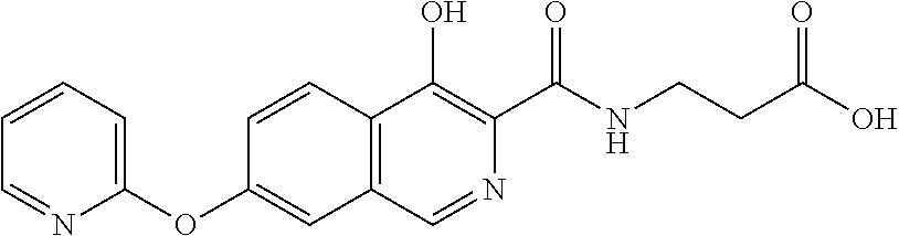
C1=CC=C(OC2=CC3=C(C=C2)C(O)=C(C(NCCC(O)=O)=O)N=C3)N=C1
